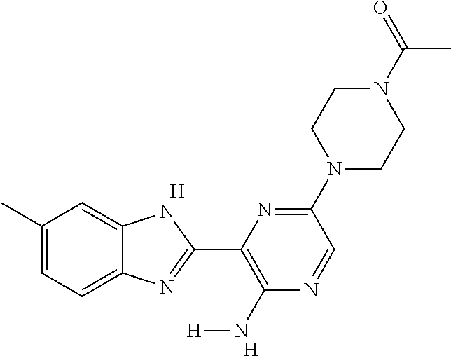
[H].C1(C)=CC=C2C(=C1)NC(C1=C(N[H])N=CC(N3CCN(C(C)=O)CC3)=N1)=N2.[H]
